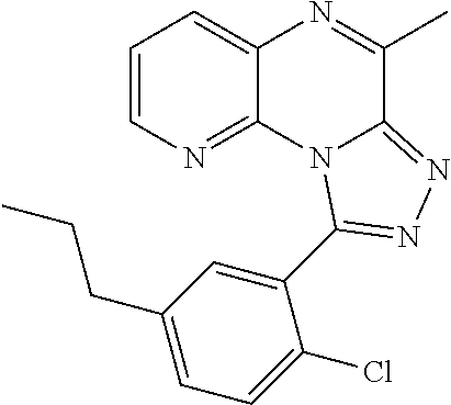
C1=CN=C2C(=C1)N=C(C)C1=NN=C(C3=CC(CCC)=CC=C3Cl)N21
